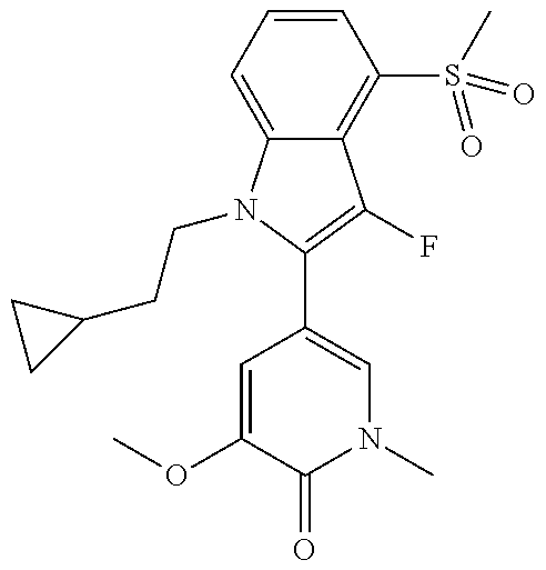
C12=C(S(C)(=O)=O)C=CC=C1N(CCC1CC1)C(C1=CN(C)C(=O)C(OC)=C1)=C2F
